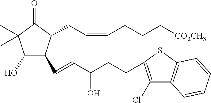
C1(O)C(C=CC(CCC2=C(Cl)C3=C(S2)C=CC=C3)O)C(CC=CCCC[CO2CH3])C(=O)C1(C)C
